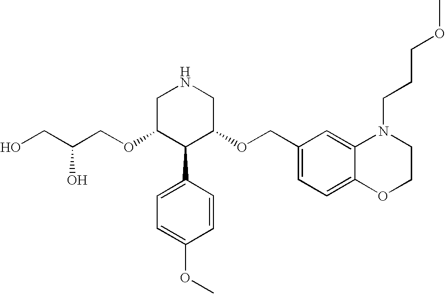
C(OC1C(C2=CC=C(OC)C=C2)C(OCC2=CC=C3C(=C2)N(CCCOC)CCO3)CNC1)C(CO)O
